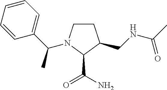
C1CN(C(C2=CC=CC=C2)C)C(C(=O)N)C1CNC(C)=O
